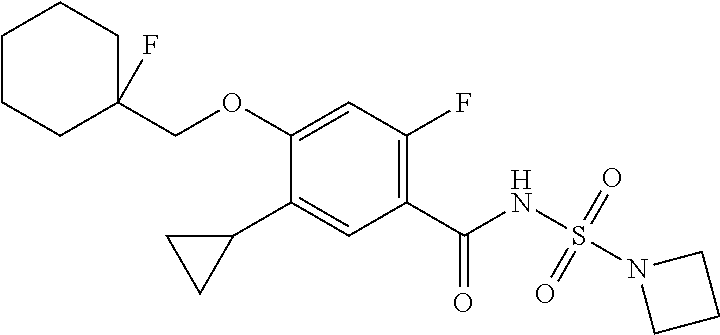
C1(C2CC2)=CC(C(NS(N2CCC2)(=O)=O)=O)=C(F)C=C1OCC1(F)CCCCC1
